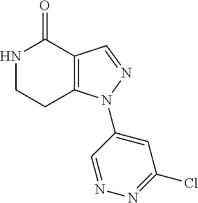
C12=C(C=NN1C1=CC(Cl)=NN=C1)C(=O)NCC2
